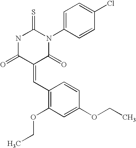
N1C(=O)C(=CC2=C(OCC)C=C(OCC)C=C2)C(=O)N(C2=CC=C(Cl)C=C2)C1=S
